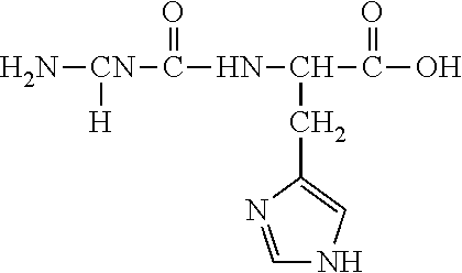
N[CN]([H])C(=O)NC(CC1=CNC=N1)C(=O)O
